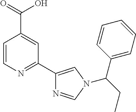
C1=CN=C(C2=CN(C(C3=CC=CC=C3)CC)C=N2)C=C1C(=O)O
